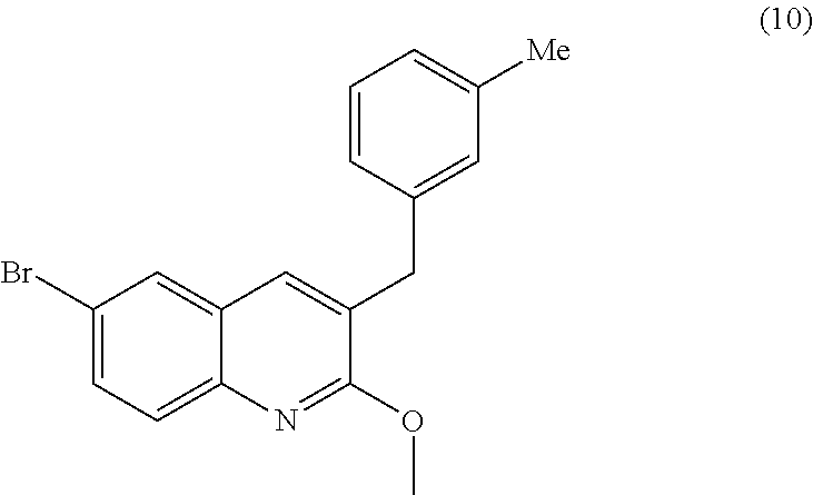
C1=CC=C([Me])C=C1CC1=CC2=CC(Br)=CC=C2N=C1OC
